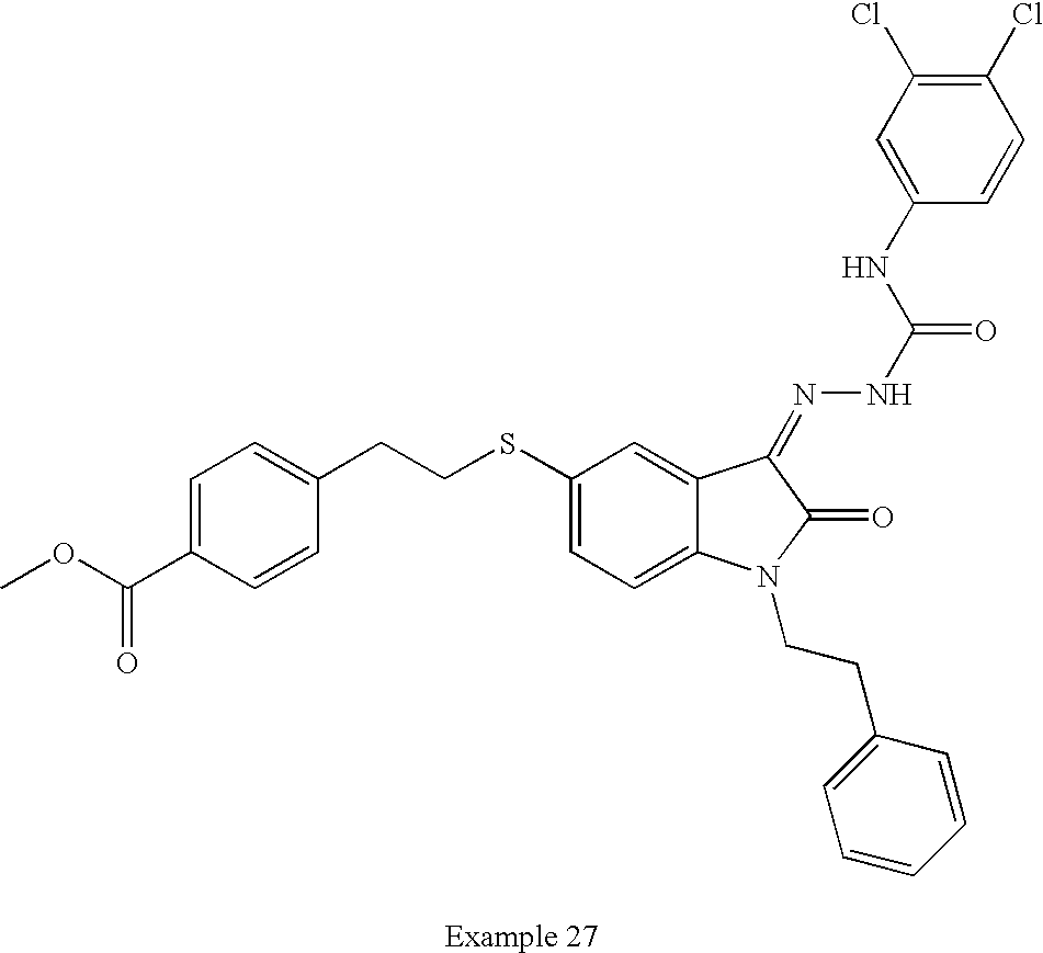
C1=C(C(OC)=O)C=CC(CCSC2=CC=C3C(=C2)C(=NNC(=O)NC2=CC(Cl)=C(Cl)C=C2)C(=O)N3CCC2=CC=CC=C2)=C1
